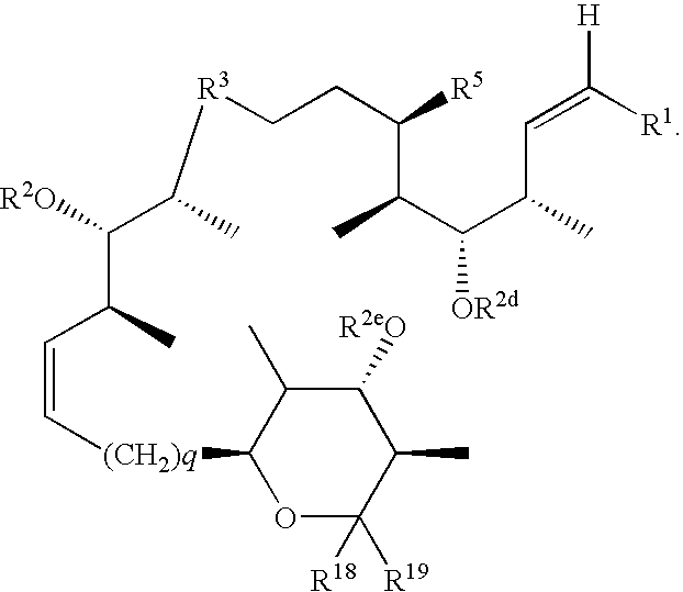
C(=C[(CH2)q]C1OC([R19])([R18])C(C)C([R2eO])C1C)C(C)C(C([R3]CCC(C(C)C(C(C=C([H])[R1])C)[OR2d])[R5])C)[R2O]
